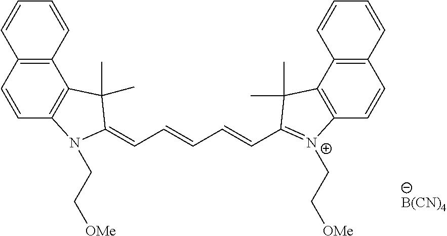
C12=C(C=CC=C1)C1=C(C=C2)N(CC[OMe])C(=CC=CC=CC2=[N+](CC[OMe])C3=C(C4=C(C=CC=C4)C=C3)C2(C)C)C1(C)C.[B(CN)4]
